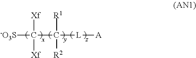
[-O3S]C(C([L][A])([R1])[R2])([Xf])[Xf]
